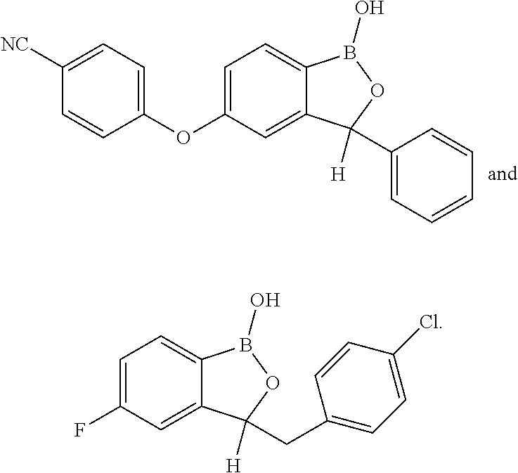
C1=C(OC2=CC=C([NC])C=C2)C=C2C(=C1)B(O)OC2([H])C1=CC=CC=C1.C1=C(F)C=C2C(=C1)B(O)OC2([H])CC1=CC=C(Cl)C=C1
